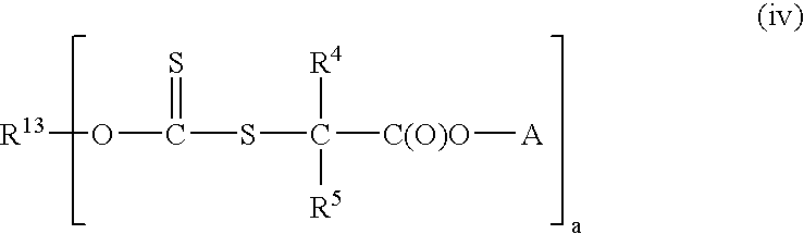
[R13]OC(SC([C(O)O][A])([R4])[R5])=S
